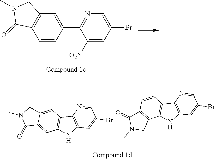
C12=CC3=C(C=C1C(=O)N(C)C2)NC1=C3N=CC(Br)=C1.C1=CC2=C(C3=C1C(=O)N(C)C3)NC1=C2N=CC(Br)=C1.C1([O2N])=CC(Br)=CN=C1C1=CC2=C(C=C1)C(=O)N(C)C2
